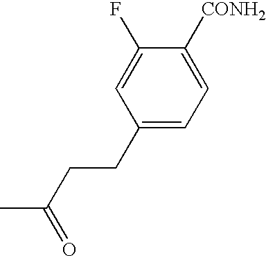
C1(CCC(C)=O)=CC=C([CONH2])C(F)=C1
